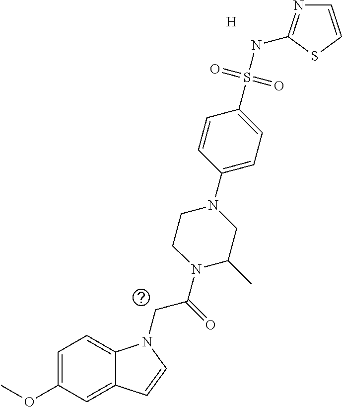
[H].C1=C(OC)C=C2C(=C1)N(CC(N1C(C)CN(C3=CC=C(S(NC4=NC=CS4)(=O)=O)C=C3)CC1)=O)C=C2
